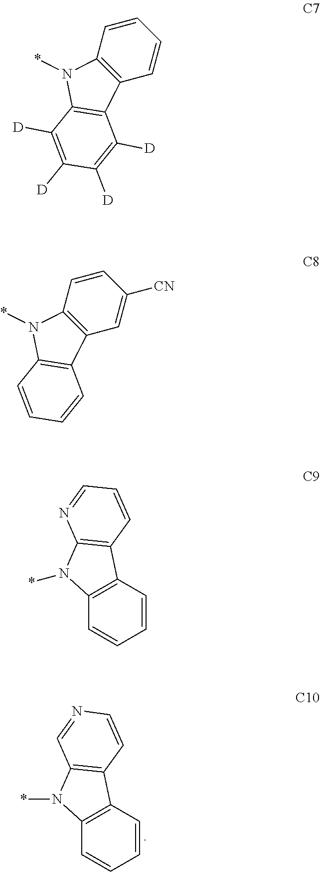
C12=C(C=CC=C1)C1=C(N2*)C=NC=C1.C1=CC=CC2=C1N(*)C1=C2C([D])=C([D])C([D])=C1[D].C12=C(C=CC=C1)C1=C(N2*)N=CC=C1.C1=CC([CN])=CC2=C1N(*)C1=C2C=CC=C1
